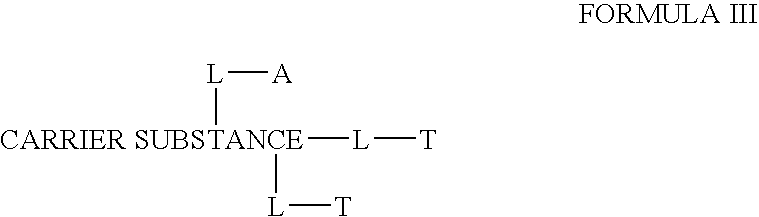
[CARRIER SUBSTANCE]([L][T])([L][A])[L][T]
